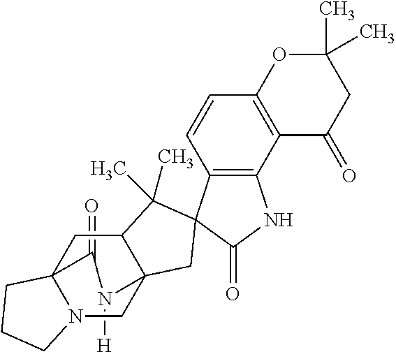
C1(=O)C23N(CC4(C(C2)C(C)(C)C2(C4)C4=C(NC2=O)C2=C(C=C4)OC(C)(C)CC2=O)N1[H])CCC3
